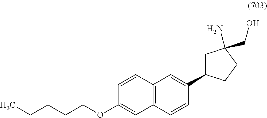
C12=C(C=CC(C3CC(N)(CO)CC3)=C1)C=C(OCCCCC)C=C2
